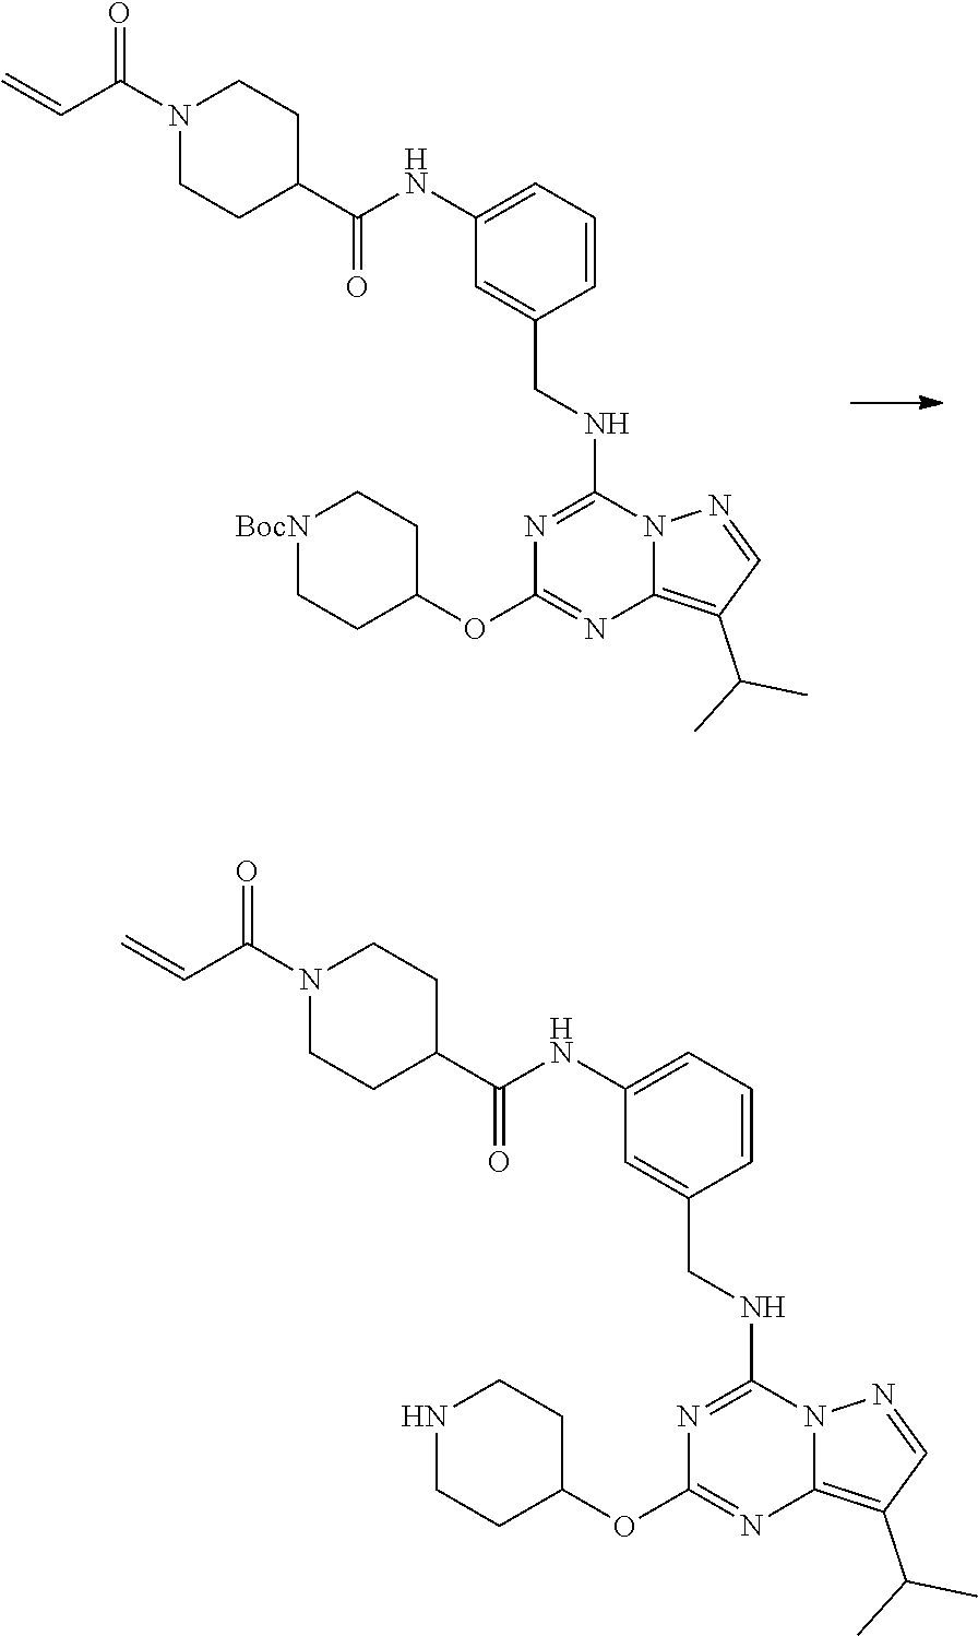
C1(NC(=O)C2CCN(C(C=C)=O)CC2)=CC=CC(CNC2=NC(OC3CC[BocN]CC3)=NC3=C(C(C)C)C=NN23)=C1.C1(NC(=O)C2CCN(C(C=C)=O)CC2)=CC=CC(CNC2=NC(OC3CCNCC3)=NC3=C(C(C)C)C=NN23)=C1
